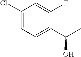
C1(Cl)=CC=C(C(C)O)C(F)=C1
